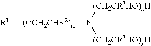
[R1][(OCH2CHR2)m]N([(CH2CR3HO)yH])[(CH2CR3HO)xH]
